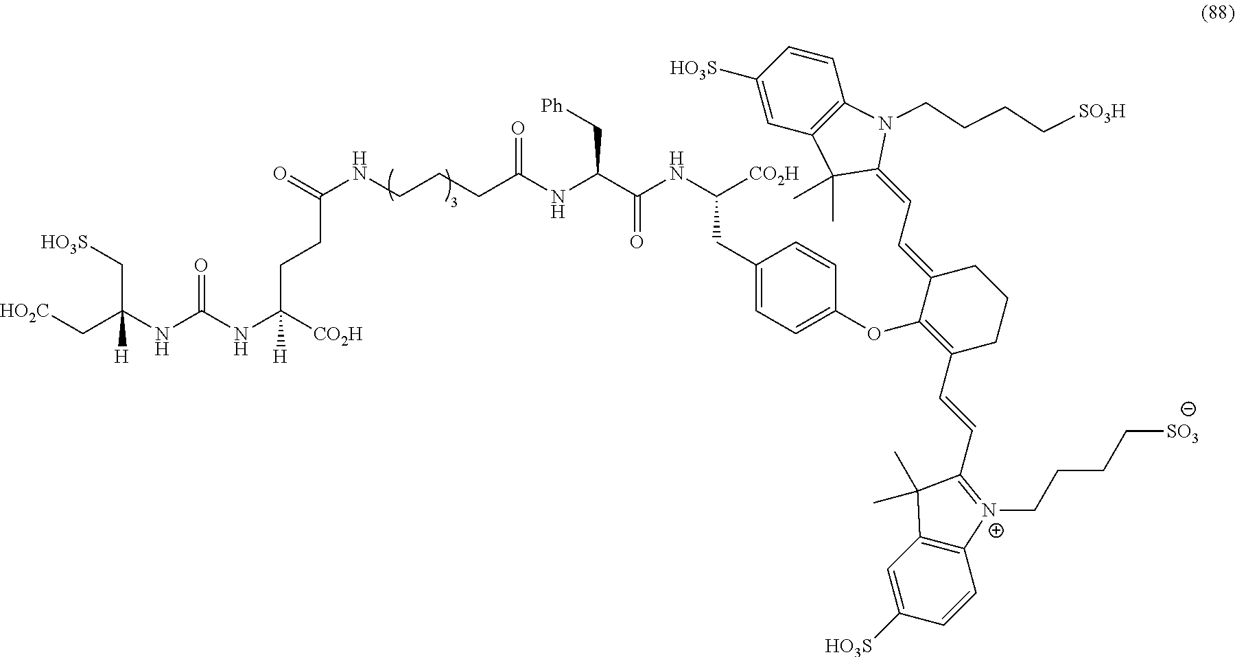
O=C(NCCCC(NC(C(NC([CO2H])CC1=CC=C(OC2=C(C=CC3=[N+](CCCC[SO3])C4=C(C3(C)C)C=C([HO3S])C=C4)CCCC2=CC=C2N(CCCC[SO3H])C3=C(C2(C)C)C=C([HO3S])C=C3)C=C1)=O)C[Ph])=O)CCC(NC(NC(C[HO2C])(C[HO3S])[H])=O)([CO2H])[H]
